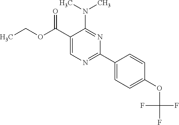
C(OC(C1=CN=C(C2=CC=C(OC(F)(F)F)C=C2)N=C1N(C)C)=O)C
